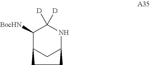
C1([BocHN])C2CC(NC1([D])[D])CC2
